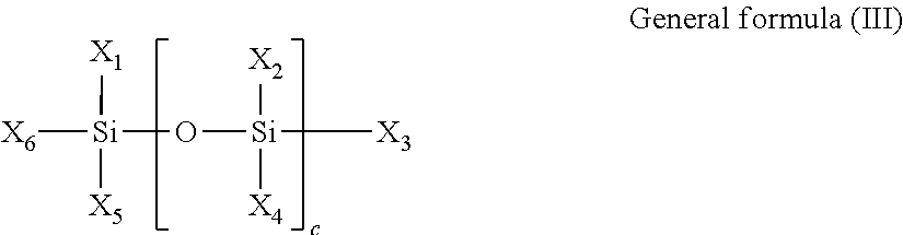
[Si]([X6])(O[Si]([X3])([X2])[X4])([X1])[X5]
